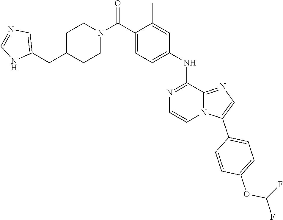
C1(C)=CC(NC2=NC=CN3C2=NC=C3C2=CC=C(OC(F)F)C=C2)=CC=C1C(N1CCC(CC2=CN=CN2)CC1)=O
